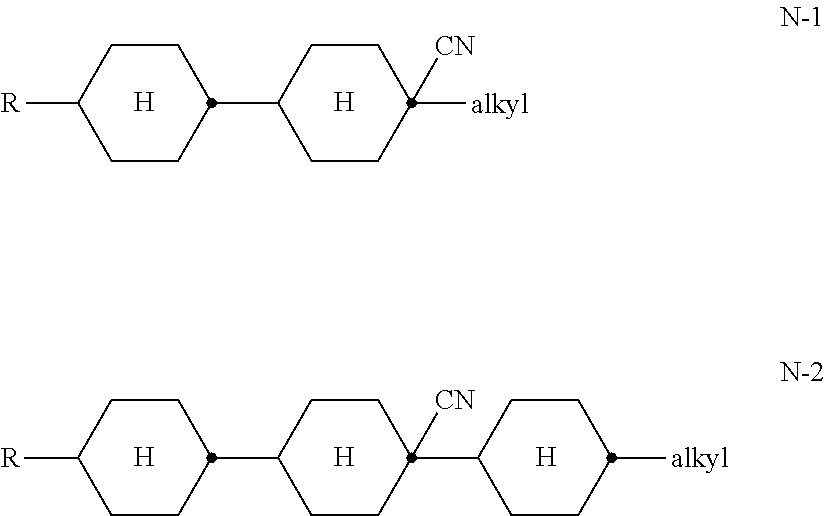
C1CC(C2CCC([alkyl])([CN])CC2)CCC1[R].[H].[H].C1CC(C2CCC(C3CCC([alkyl])CC3)([CN])CC2)CCC1[R].[H].[H].[H]
